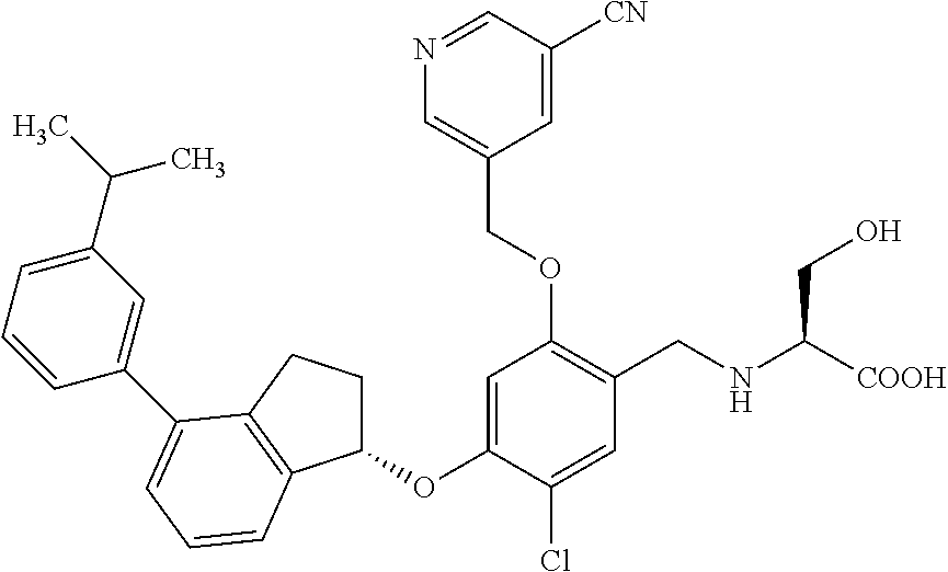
C1=C(OC2CCC3=C2C=CC=C3C2=CC(C(C)C)=CC=C2)C(Cl)=CC(CNC([COOH])CO)=C1OCC1=CN=CC([CN])=C1
